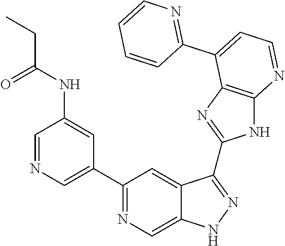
C1=NC=C(C2=NC=C3C(=C2)C(C2=NC4=C(N2)N=CC=C4C2=NC=CC=C2)=NN3)C=C1NC(CC)=O
